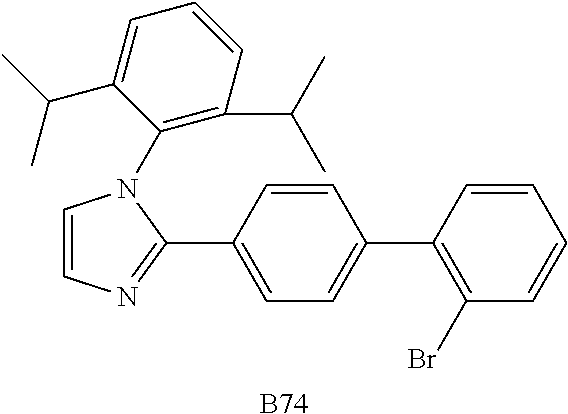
C1=CC(C2=NC=CN2C2=C(C(C)C)C=CC=C2C(C)C)=CC=C1C1=C(Br)C=CC=C1.[B74]
